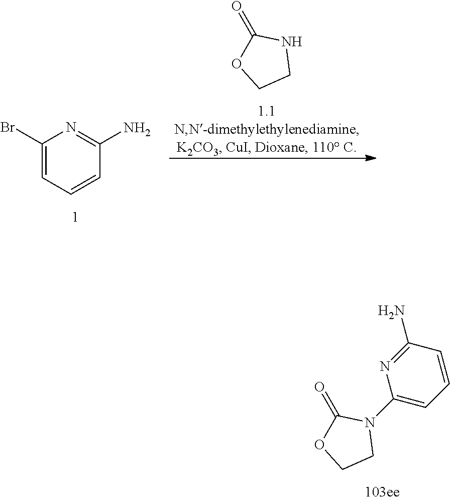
C1(Br)=CC=CC(N)=N1.O=C1OCCN1.O=C1OCCN1C1=CC=CC(N)=N1
